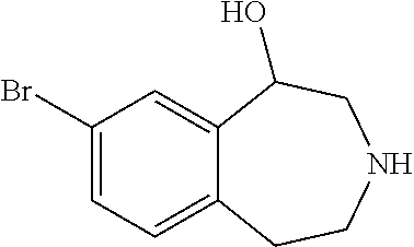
C1(Br)=CC=C2C(=C1)C(O)CNCC2
